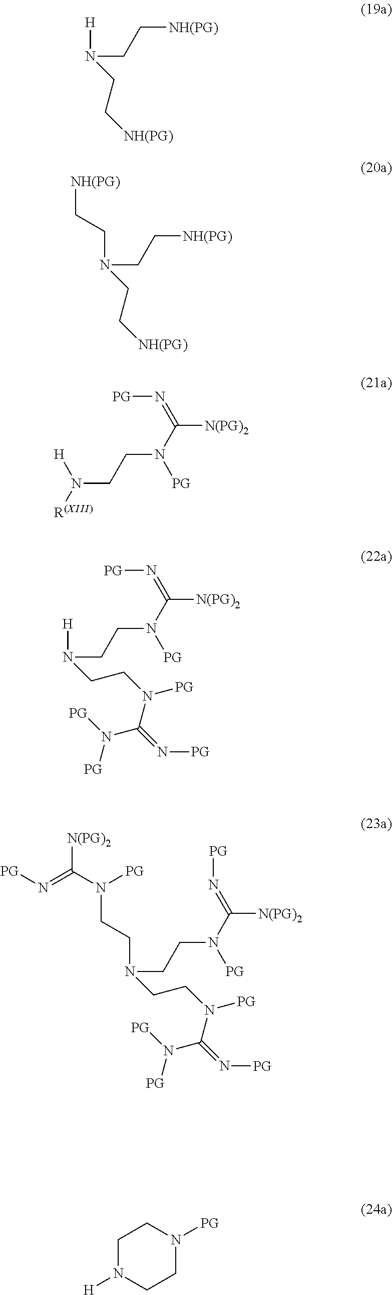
[H]N(CC[NH(PG)])CC[NH(PG)].C(N(CC[NH(PG)])CC[NH(PG)])C[NH(PG)].N(CCN([PG])C([N(PG)2])=N[PG])([H])[R(XIII)].N(CCN([PG])C([N(PG)2])=N[PG])([H])CCN(C(N([PG])[PG])=N[PG])[PG].N(CCN([PG])C([N(PG)2])=N[PG])(CCN([PG])C([N(PG)2])=N[PG])CCN(C(N([PG])[PG])=N[PG])[PG].C1N([H])CCN([PG])C1
